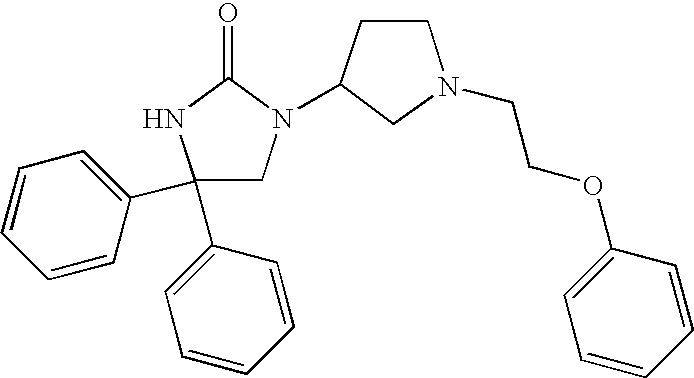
C1(C2=CC=CC=C2)(C2=CC=CC=C2)CN(C2CN(CCOC3=CC=CC=C3)CC2)C(=O)N1
